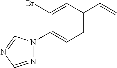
C1(N2N=CN=C2)=CC=C(C=C)C=C1Br
